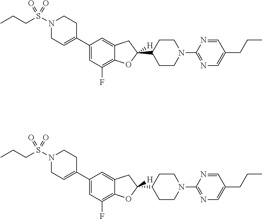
C1(C2=CCN(S(CCC)(=O)=O)CC2)=CC(F)=C2C(=C1)CC(C1CCN(C3=NC=C(CCC)C=N3)CC1)([H])O2.C1(C2=CCN(S(CCC)(=O)=O)CC2)=CC(F)=C2C(=C1)CC(C1CCN(C3=NC=C(CCC)C=N3)CC1)([H])O2
